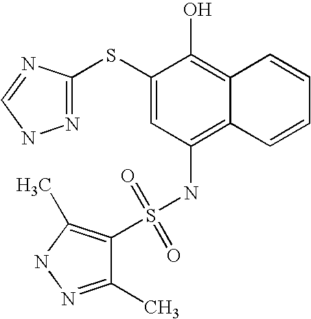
S(NC1=C2C(=C(O)C(SC3=NNC=N3)=C1)C=CC=C2)(=O)(=O)C1=C(C)NN=C1C
